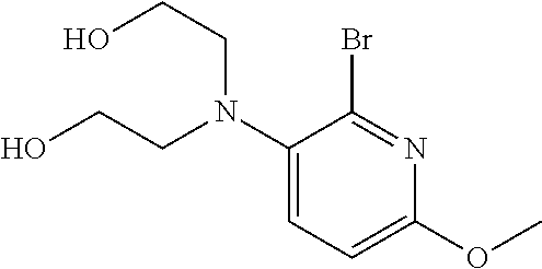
C1(N(CCO)CCO)=CC=C(OC)N=C1Br
